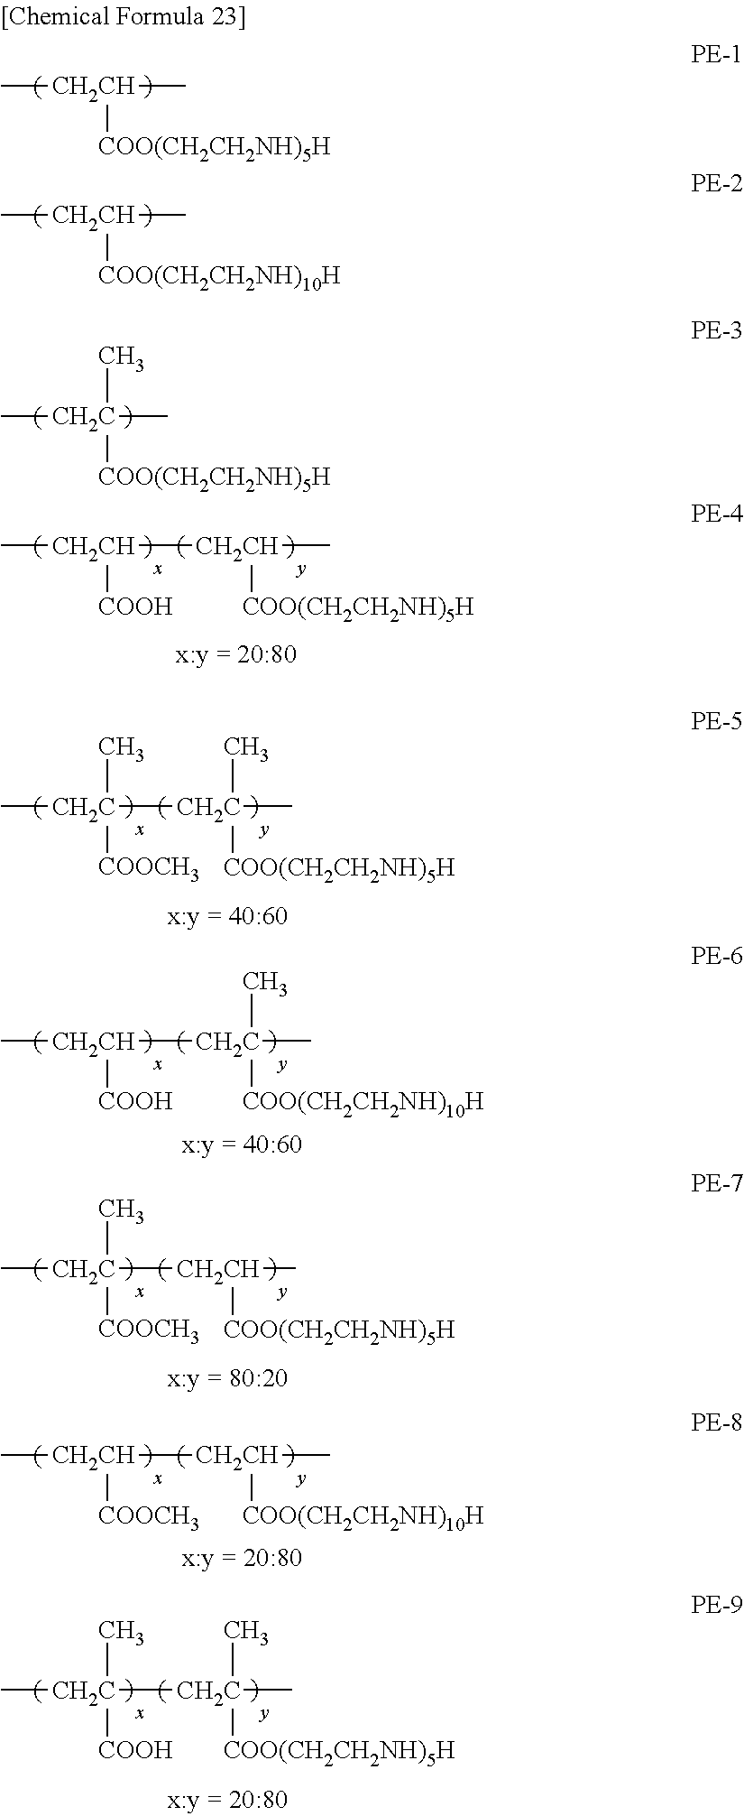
C[CH2CH](C)[COO(CH2CH2NH)5H].C[CH2CH](C)[COO(CH2CH2NH)10H].C[CH2C](C)([COO(CH2CH2NH)5H])C.C[CH2C]([CH2C]([COO(CH2CH2NH)5H])(C)C)([COOH])C.C[CH2CH]([CH2CH]([COO(CH2CH2NH)10H])C)[COOCH3].C[CH2C]([CH2CH]([COO(CH2CH2NH)5H])C)([COOCH3])C.C[CH2CH]([CH2C]([COO(CH2CH2NH)10H])(C)C)[COOH].C[CH2C]([CH2C]([COO(CH2CH2NH)5H])(C)C)([COOCH3])C.C[CH2CH]([CH2CH]([COO(CH2CH2NH)5H])C)[COOH]
